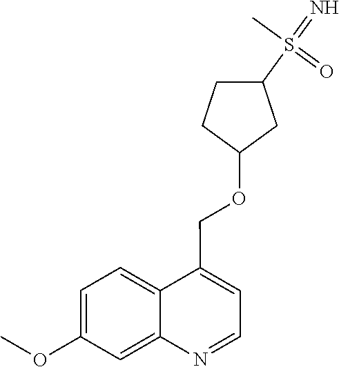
C1=C(OC)C=C2C(=C1)C(COC1CC(S(=N)(C)=O)CC1)=CC=N2
